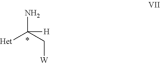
NC(C[W])([Het])[H]
